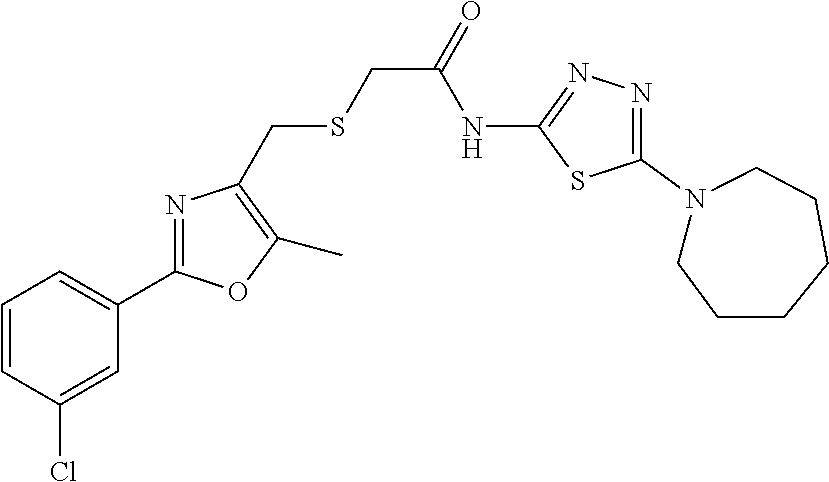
C1=CC(Cl)=CC(C2=NC(CSCC(=O)NC3=NN=C(N4CCCCCC4)S3)=C(C)O2)=C1
